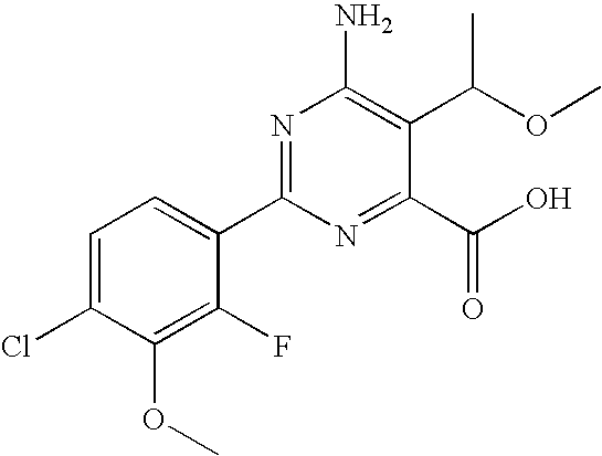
C1=C(Cl)C(OC)=C(F)C(C2=NC(N)=C(C(OC)C)C(C(O)=O)=N2)=C1
